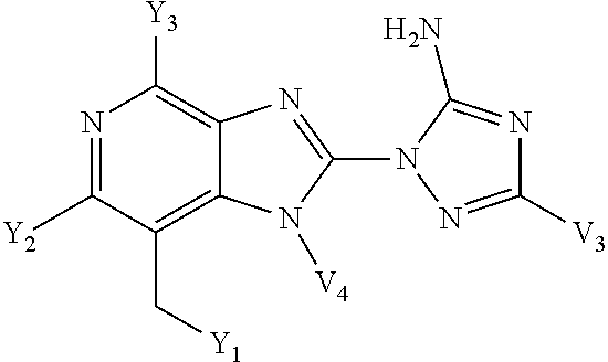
N1=C([Y2])C(C[Y1])=C2C(=C1[Y3])N=C(N1N=C([V3])N=C1N)N2[V4]
